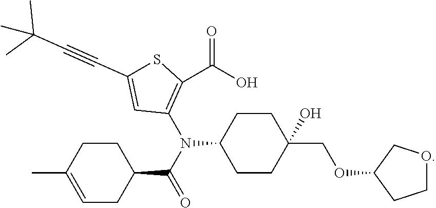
C1C(C)=CCC(C(N(C2CCC(COC3CCOC3)(O)CC2)C2=C(C(O)=O)SC(C#CC(C)(C)C)=C2)=O)C1
